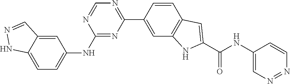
N1=NC=CC(NC(C2=CC3=C(N2)C=C(C2=NC=NC(NC4=CC=C5NN=CC5=C4)=N2)C=C3)=O)=C1
